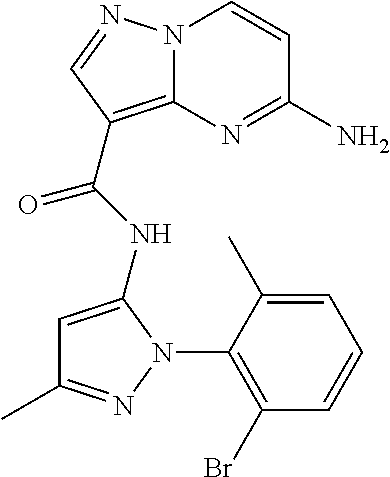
NC1=NC2=C(C(=O)NC3=CC(C)=NN3C3=C(Br)C=CC=C3C)C=NN2C=C1
